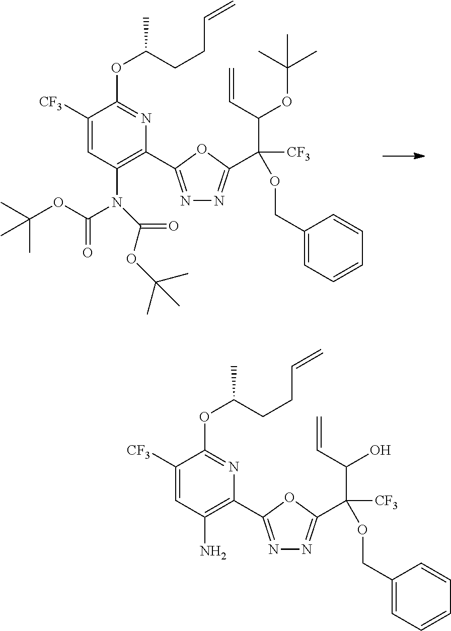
C(C(OCC1=CC=CC=C1)([CF3])C1=NN=C(C2=C(N)C=C([CF3])C(OC(C)CCC=C)=N2)O1)(C=C)O.C(C(OCC1=CC=CC=C1)([CF3])C1=NN=C(C2=C(N(C(=O)OC(C)(C)C)C(=O)OC(C)(C)C)C=C([CF3])C(OC(C)CCC=C)=N2)O1)(C=C)OC(C)(C)C
